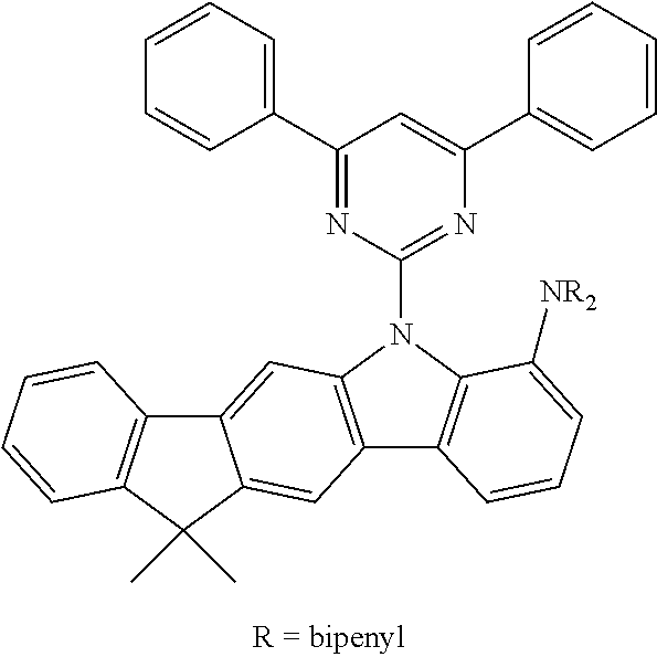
C1(C2=CC=CC=C2)=NC(N2C3=C(C4=C2C=C2C(=C4)C(C)(C)C4=C2C=CC=C4)C=CC=C3[NR2])=NC(C2=CC=CC=C2)=C1
